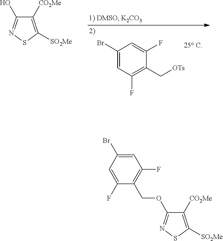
C1(Br)=CC(F)=C(C[OTs])C(F)=C1.C1([CO2Me])=C([SO2Me])SN=C1O.C1([CO2Me])=C([SO2Me])SN=C1OCC1=C(F)C=C(Br)C=C1F
